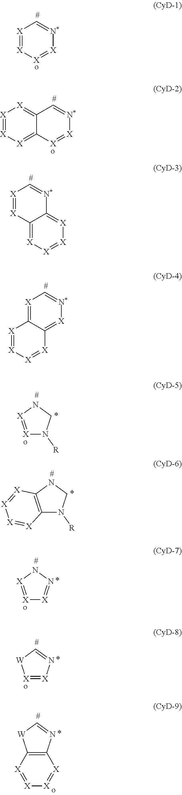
[X]1=[X]C2=[X][X]=[X][X]=C2[N*]=C1.[X]1=C2C(=[X][N*]=C1)[X]=[X][X]=[X]2.[X]1=[X]NCN1[R].C12=C(NCN1[R])[X]=[X][X]=[X]2.[X]1=[X]NN=[X]1.[X]1=[X]N=C[W]1.[X]1=[X][X]=[X][N*]=C1.C12=[X][X]=[X][X]=C1[X]=[X][N*]=C2.C12=C(N=C[W]1)[X]=[X][X]=[X]2
